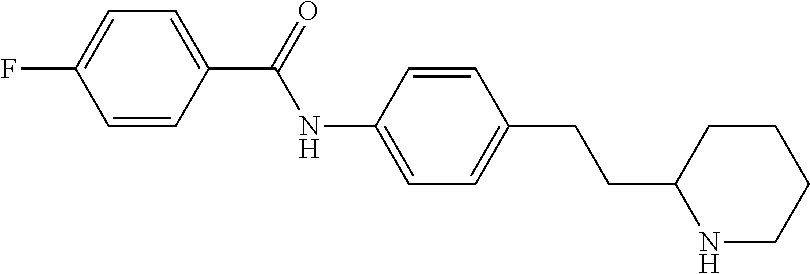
C1(C(NC2=CC=C(CCC3NCCCC3)C=C2)=O)=CC=C(F)C=C1
